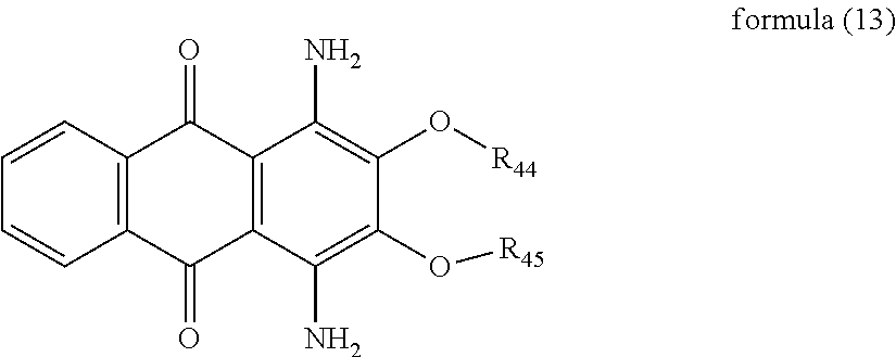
C12=C(C(N)=C(O[R45])C(O[R44])=C1N)C(=O)C1=C(C2=O)C=CC=C1
